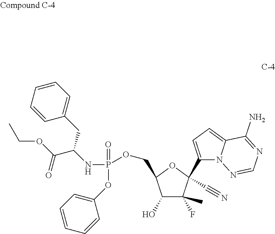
C1(O)C(C)(F)C(C2=CC=C3N2N=CN=C3N)(C#N)OC1COP(OC1=CC=CC=C1)(=O)NC(C(OCC)=O)CC1=CC=CC=C1
